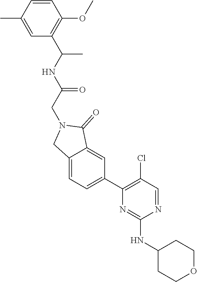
C1=CC(C)=CC(C(NC(=O)CN2CC3=CC=C(C4=C(Cl)C=NC(NC5CCOCC5)=N4)C=C3C2=O)C)=C1OC
